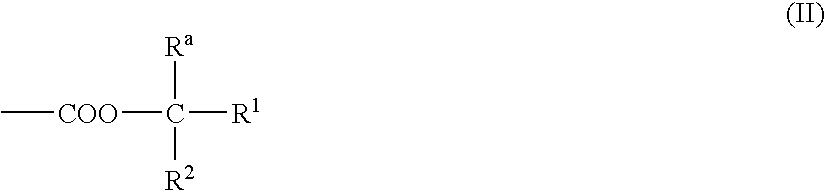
C[COO]C([R1])([Ra])[R2]
